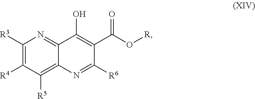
[R3]C1=C([R4])C([R5])=C2C(=N1)C(O)=C(C(O[R])=O)C([R6])=N2
